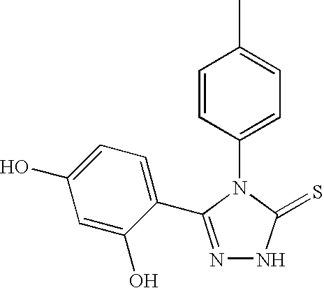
C1(N2C(=S)NN=C2C2=CC=C(O)C=C2O)=CC=C(C)C=C1
